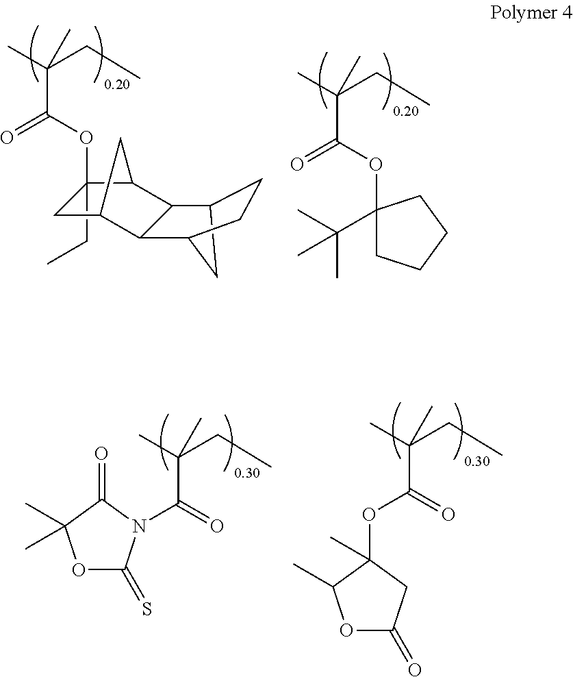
CC(CC)(C)C(OC1(C)C(C)OC(=O)C1)=O.CC(CC)(C)C(=O)N1C(=S)OC(C)(C)C1=O.CC(CC)(C)C(OC1(C(C)(C)C)CCCC1)=O.CC(CC)(C)C(OC1(CC)CC2C3C(C4CC3CC4)C1C2)=O
